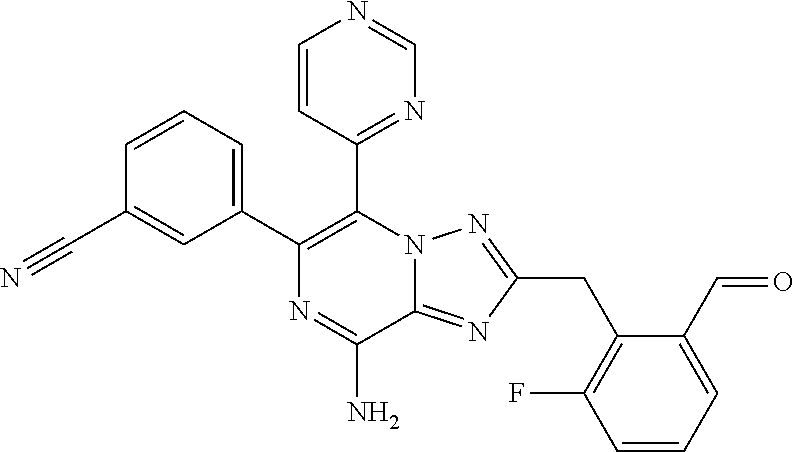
C1=CC=C(C2=C(C3=NC=NC=C3)N3C(=NC(CC4=C(F)C=CC=C4C=O)=N3)C(N)=N2)C=C1C#N
